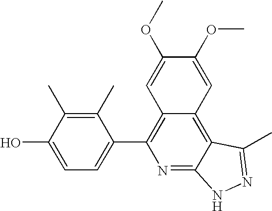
C1=C(O)C(C)=C(C)C(C2=C3C(=C4C(=N2)NN=C4C)C=C(OC)C(OC)=C3)=C1
